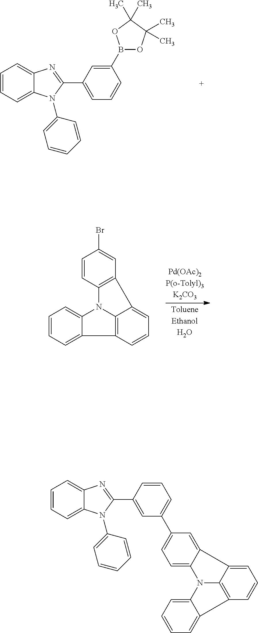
C1=CC=C2C(=C1)N=C(C1=CC=CC(B3OC(C)(C)C(C)(C)O3)=C1)N2C1=CC=CC=C1.C12=C(C=CC(Br)=C1)N1C3=C(C=CC=C23)C2=CC=CC=C12.C1=CC=C2C(=C1)N=C(C1=CC(C3=CC=C4C(=C3)C3=CC=CC5=C3N4C3=CC=CC=C53)=CC=C1)N2C1=CC=CC=C1
